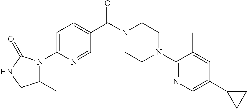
C1=C(N2C(C)CNC2=O)N=CC(C(N2CCN(C3=NC=C(C4CC4)C=C3C)CC2)=O)=C1
